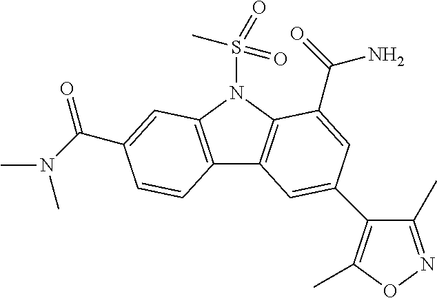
C12=C(N(S(C)(=O)=O)C3=C1C=C(C1=C(C)ON=C1C)C=C3C(=O)N)C=C(C(N(C)C)=O)C=C2
